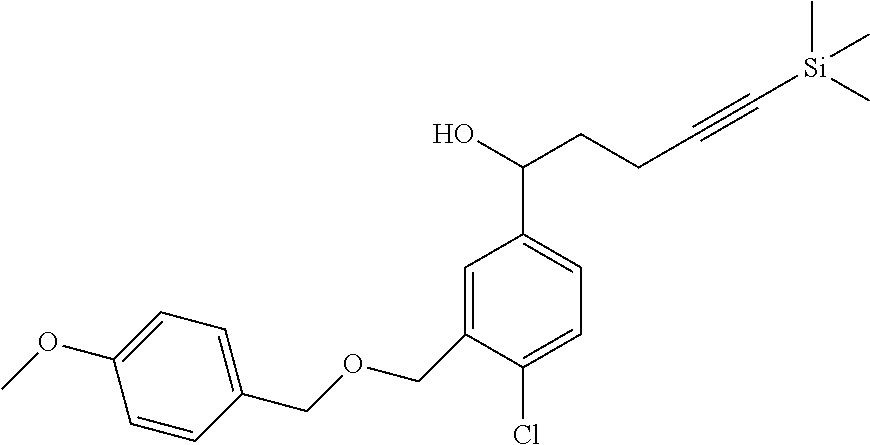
C1(COCC2=CC(C(O)CCC#C[Si](C)(C)C)=CC=C2Cl)=CC=C(OC)C=C1
